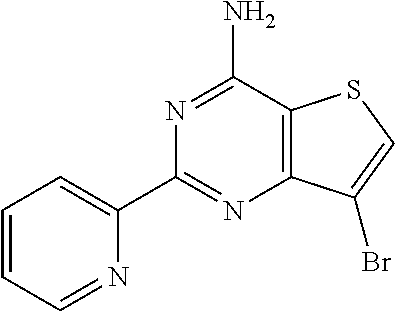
N1=C(N)C2=C(N=C1C1=CC=CC=N1)C(Br)=CS2
